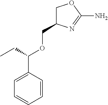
C1=CC(C(OCC2COC(N)=N2)CC)=CC=C1
